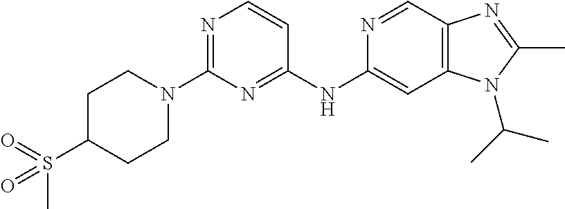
C1N(C2=NC=CC(NC3=CC4=C(C=N3)N=C(C)N4C(C)C)=N2)CCC(S(=O)(=O)C)C1
